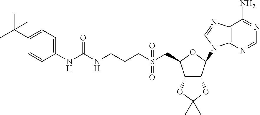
C(C1C2C(C(N3C4=C(C(N)=NC=N4)N=C3)O1)OC(C)(C)O2)S(CCCNC(NC1=CC=C(C(C)(C)C)C=C1)=O)(=O)=O
